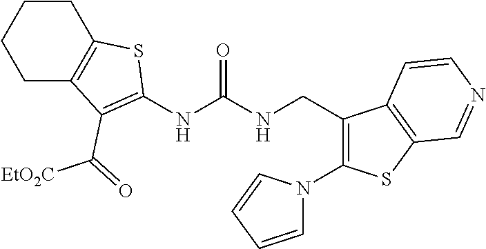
C1CC2=C(CC1)C(C([EtO2C])=O)=C(NC(NCC1=C(N3C=CC=C3)SC3=C1C=CN=C3)=O)S2
